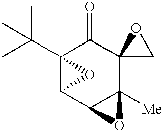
C12(C(C)(C)C)C(C3C([Me])(C4(C1=O)CO4)O3)O2
